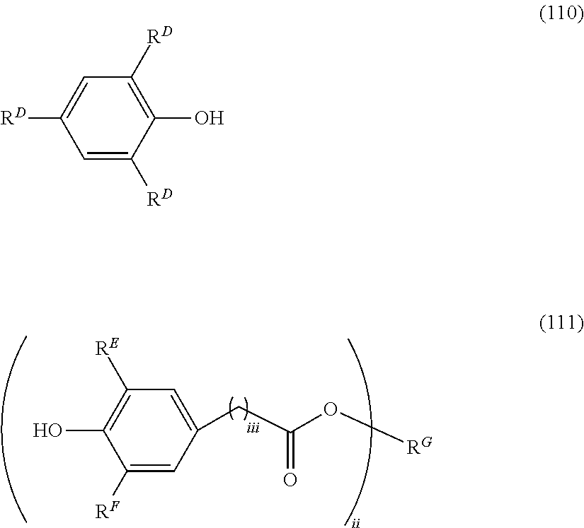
C1([RE])=C(O)C([RF])=CC(CC(O[RG])=O)=C1.C1=C([RD])C=C([RD])C(O)=C1[RD]
